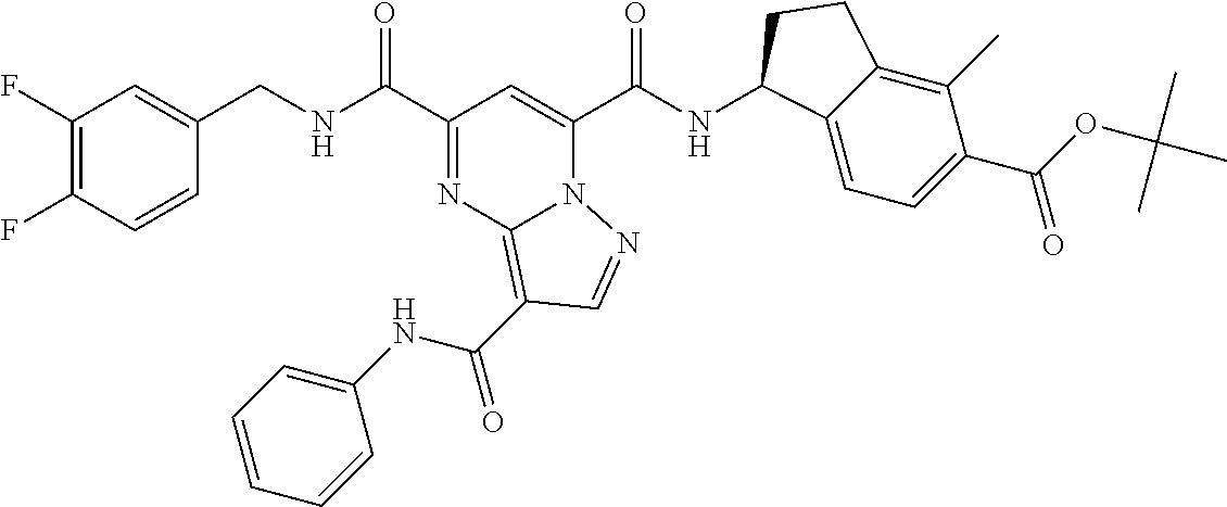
C1(F)=C(F)C=CC(CNC(=O)C2=NC3=C(C(=O)NC4=CC=CC=C4)C=NN3C(C(NC3C4=CC=C(C(OC(C)(C)C)=O)C(C)=C4CC3)=O)=C2)=C1
